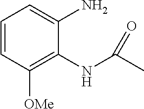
C1=CC([OMe])=C(NC(C)=O)C(N)=C1
